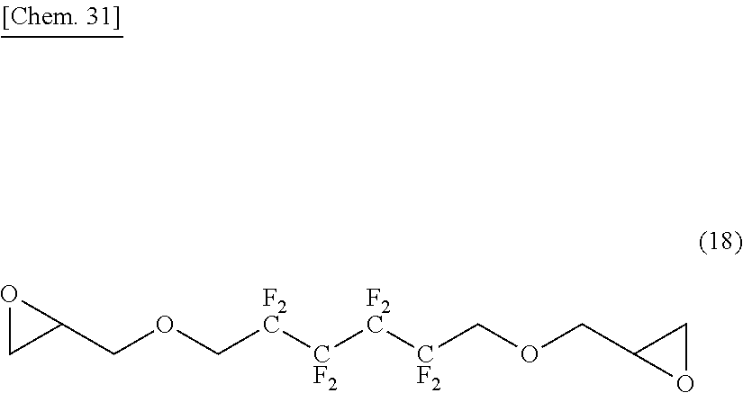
O1CC1COC[F2C][CF2][F2C][CF2]COCC1OC1
